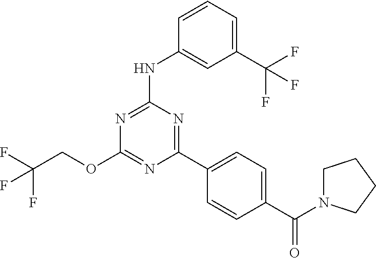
C(COC1=NC(C2=CC=C(C(=O)N3CCCC3)C=C2)=NC(NC2=CC(C(F)(F)F)=CC=C2)=N1)(F)(F)F
